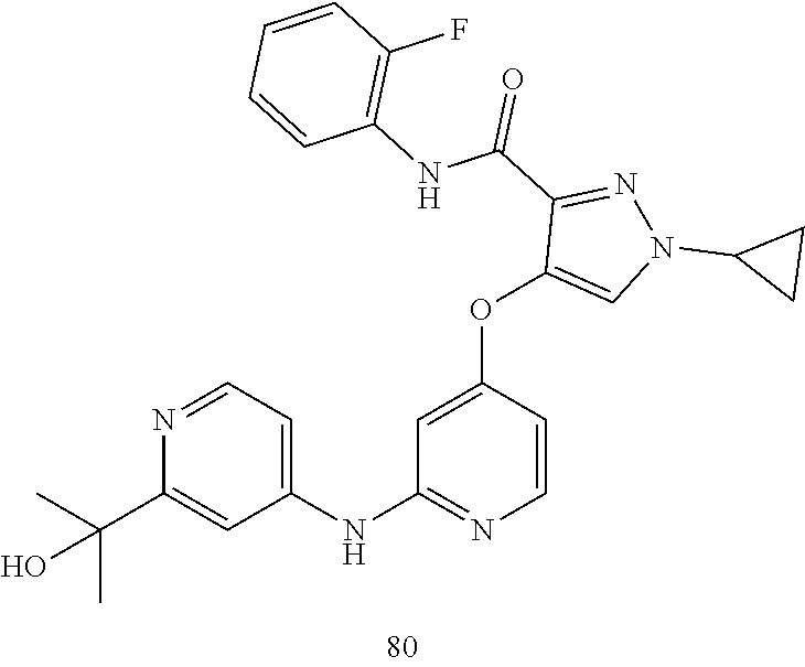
O(C1=CN(C2CC2)N=C1C(NC1=C(F)C=CC=C1)=O)C1=CC(NC2=CC=NC(C(C)(C)O)=C2)=NC=C1
